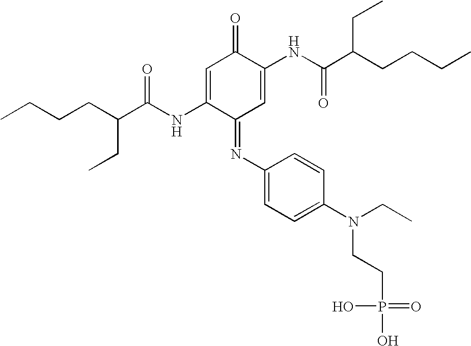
C1(NC(C(CCCC)CC)=O)=CC(=O)C(NC(C(CCCC)CC)=O)=CC1=NC1=CC=C(N(CCP(O)(=O)O)CC)C=C1
